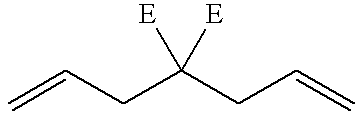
C=CCC(CC=C)([E])[E]
